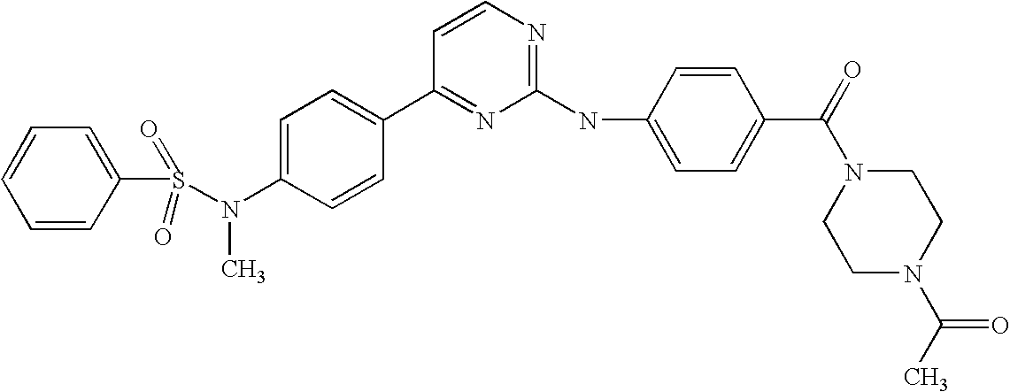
S(N(C1=CC=C(C2=NC(NC3=CC=C(C(=O)N4CCN(C(C)=O)CC4)C=C3)=NC=C2)C=C1)C)(=O)(=O)C1=CC=CC=C1
